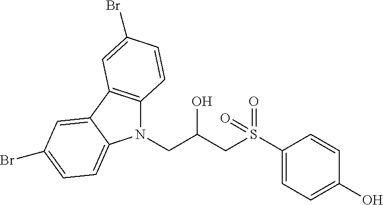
C1(S(=O)(=O)CC(CN2C3=C(C4=CC(Br)=CC=C24)C=C(Br)C=C3)O)=CC=C(O)C=C1
